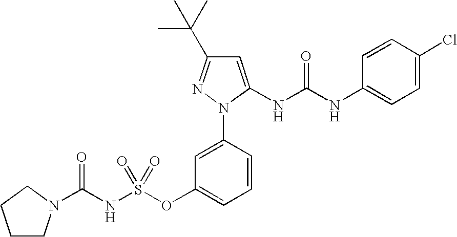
C1CN(C(NS(OC2=CC=CC(N3C(NC(NC4=CC=C(Cl)C=C4)=O)=CC(C(C)(C)C)=N3)=C2)(=O)=O)=O)CC1
